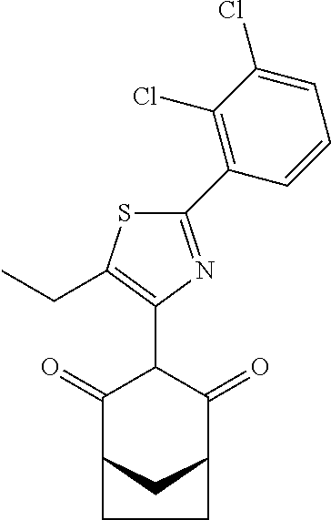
C1(=O)C2CC(C(=O)C1C1=C(CC)SC(C3=C(Cl)C(Cl)=CC=C3)=N1)CC2
